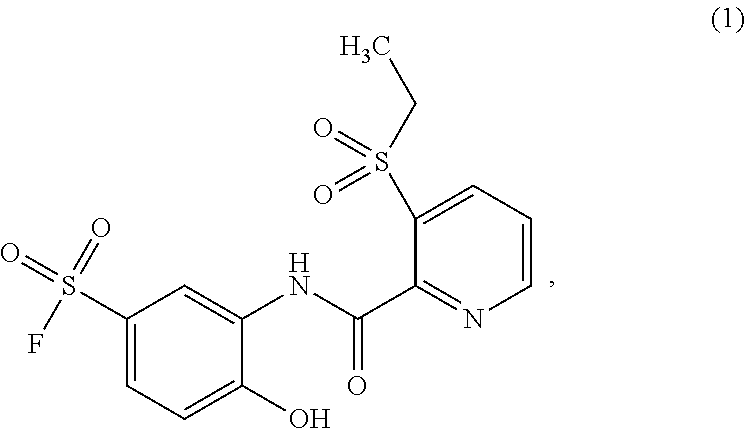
C1(S(F)(=O)=O)=CC=C(O)C(NC(=O)C2=NC=CC=C2S(CC)(=O)=O)=C1
